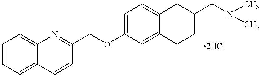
C1=CC=C2C(=C1)N=C(COC1=CC=C3C(=C1)CCC(CN(C)C)C3)C=C2
